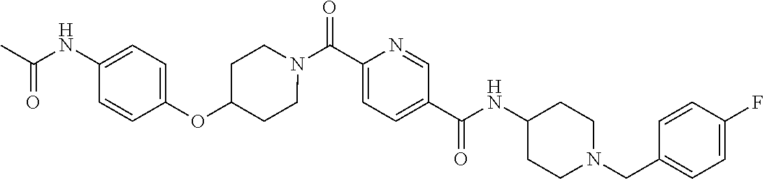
N(C(C1=CC=C(C(=O)N2CCC(OC3=CC=C(NC(C)=O)C=C3)CC2)N=C1)=O)C1CCN(CC2=CC=C(F)C=C2)CC1
